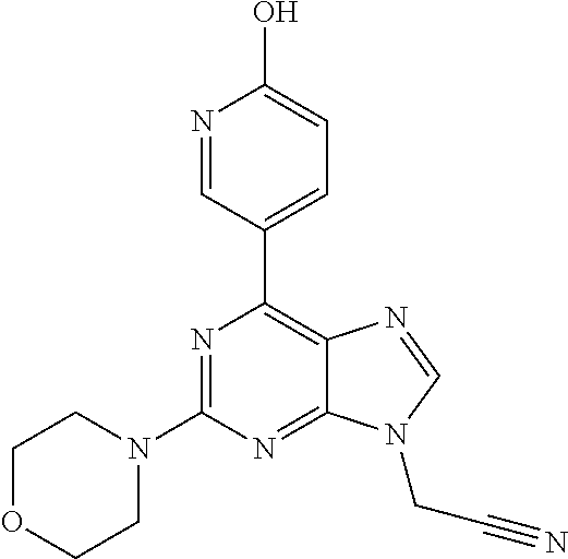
N1=C(N2CCOCC2)N=C2C(=C1C1=CC=C(O)N=C1)N=CN2CC#N
